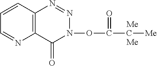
C12=C(C=CC=N1)N=NN(OC(=O)C[Me])C2=O
